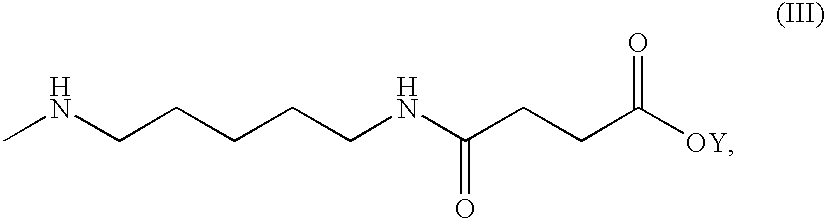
CNCCCCCNC(=O)CCC(=O)[OY]
